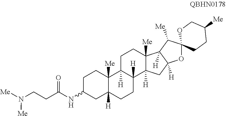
C1C(NC(=O)CCN([Me])[Me])CC2([H])C([Me])(C1)C1([H])C([H])(CC2)C2([H])C([Me])(CC1)C1([H])C([H])(C2)OC2(C1[Me])CCC([Me])CO2
